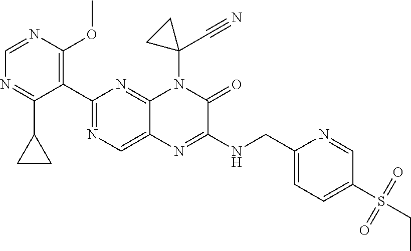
C1=NC(OC)=C(C2=NC=C3C(=N2)N(C2(C#N)CC2)C(=O)C(NCC2=CC=C(S(=O)(=O)CC)C=N2)=N3)C(C2CC2)=N1
